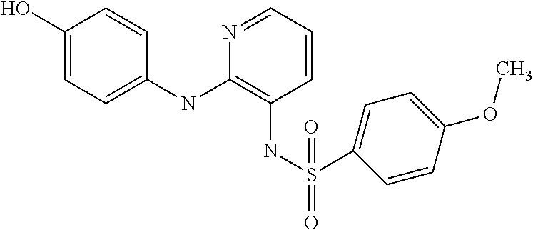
C1(O)=CC=C(NC2=C(NS(=O)(=O)C3=CC=C(OC)C=C3)C=CC=N2)C=C1
